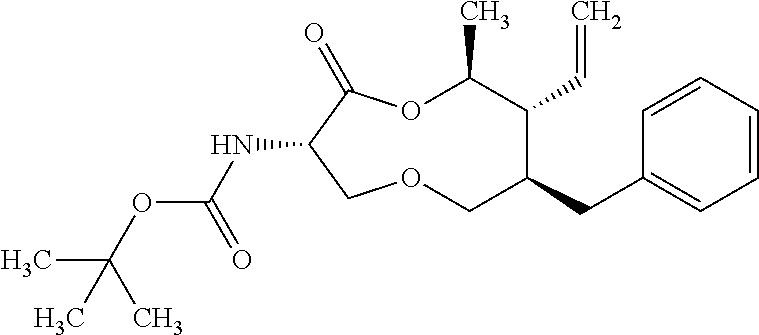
N(C1C(=O)OC(C)C(C=C)C(CC2=CC=CC=C2)COC1)C(OC(C)(C)C)=O
